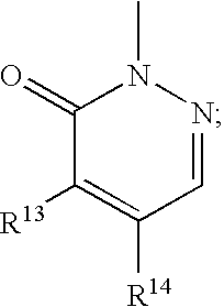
C1(=O)C([R13])=C([R14])C=NN1C
